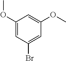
C1(OC)=CC(Br)=CC(OC)=C1
